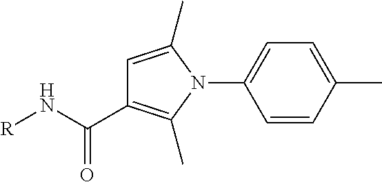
N(C(=O)C1=C(C)N(C2=CC=C(C)C=C2)C(C)=C1)[R]
